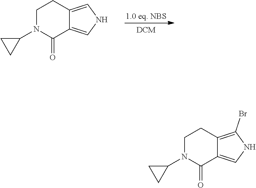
[1.0 eq. NBS].[DCM].C1N(C2CC2)C(=O)C2=CNC=C2C1.C1N(C2CC2)C(=O)C2=CNC(Br)=C2C1
